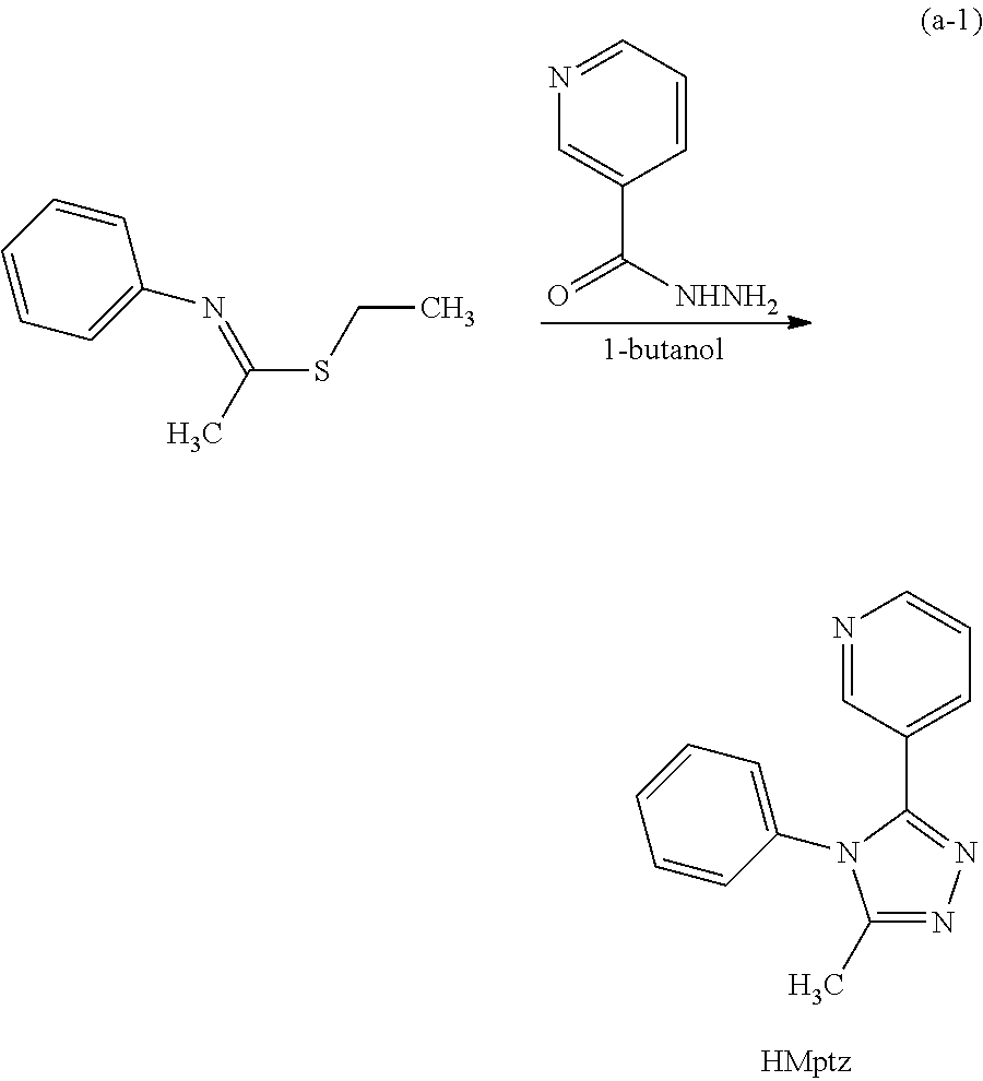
C1=CC=NC=C1C([NHNH2])=O.C1=CC=C(N=C(C)SCC)C=C1.C1=C(C2=NN=C(C)N2C2=CC=CC=C2)C=NC=C1
